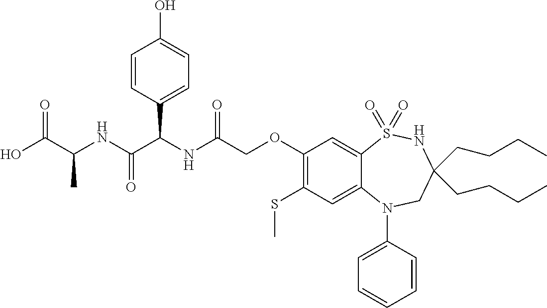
C1(OCC(NC(C(NC(C(O)=O)C)=O)C2=CC=C(O)C=C2)=O)=C(SC)C=C2C(=C1)S(=O)(=O)NC(CCCC)(CCCC)CN2C1=CC=CC=C1
